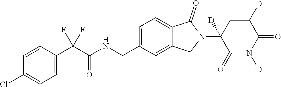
C1=CC(C(C(NCC2=CC=C3C(=C2)CN(C2([D])C(=O)N([D])C(=O)C([D])C2)C3=O)=O)(F)F)=CC=C1Cl
